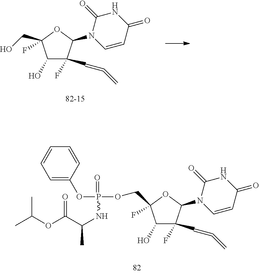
C1(O)C(F)(C=C=C)C(N2C=CC(=O)NC2=O)OC1(CO)F.C1(O)C(F)(C=C=C)C(N2C=CC(=O)NC2=O)OC1(F)COP(OC1=CC=CC=C1)(=O)NC(C(OC(C)C)=O)C
